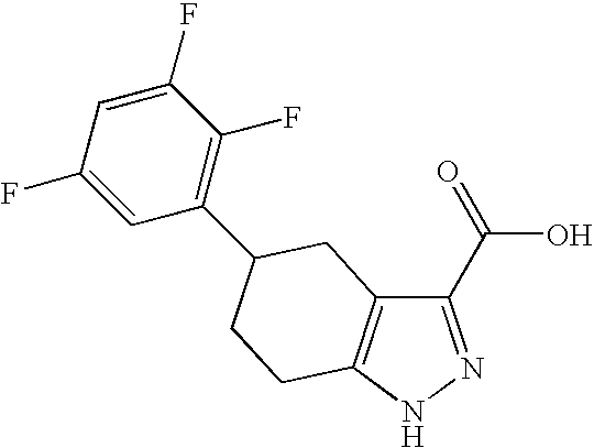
C12=C(C(C(=O)O)=NN1)CC(C1=C(F)C(F)=CC(F)=C1)CC2
